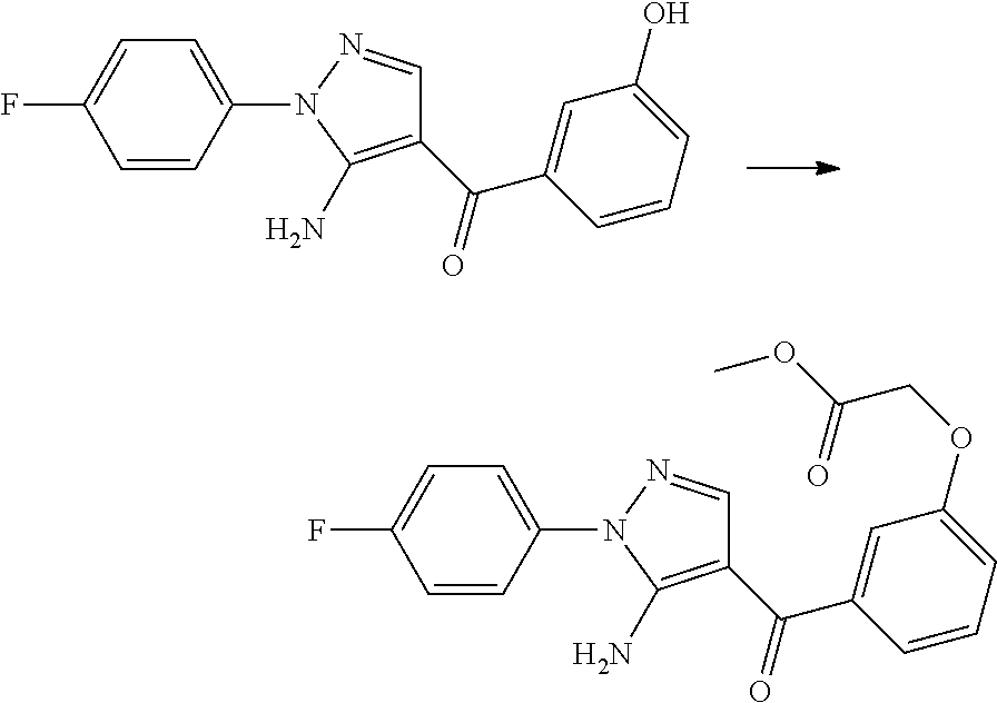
FC1=CC=C(N2N=CC(C(C3=CC(O)=CC=C3)=O)=C2N)C=C1.FC1=CC=C(N2N=CC(C(C3=CC(OCC(OC)=O)=CC=C3)=O)=C2N)C=C1
